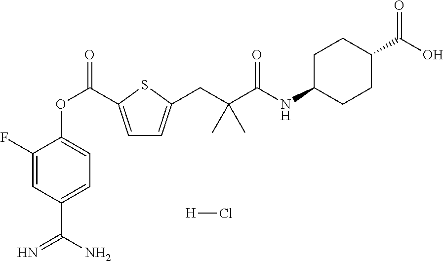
C1(F)=CC(C(N)=N)=CC=C1OC(=O)C1=CC=C(CC(C(=O)NC2CCC(C(O)=O)CC2)(C)C)S1.[H]Cl
